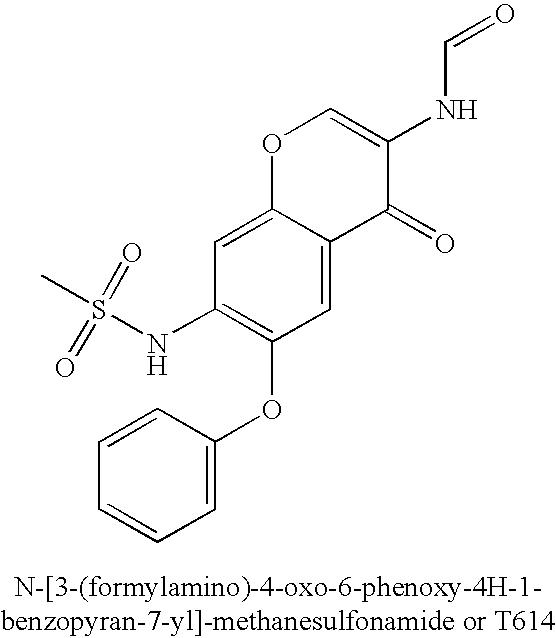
C1=C(OC2=C(NS(C)(=O)=O)C=C3C(=C2)C(=O)C(NC=O)=CO3)C=CC=C1
